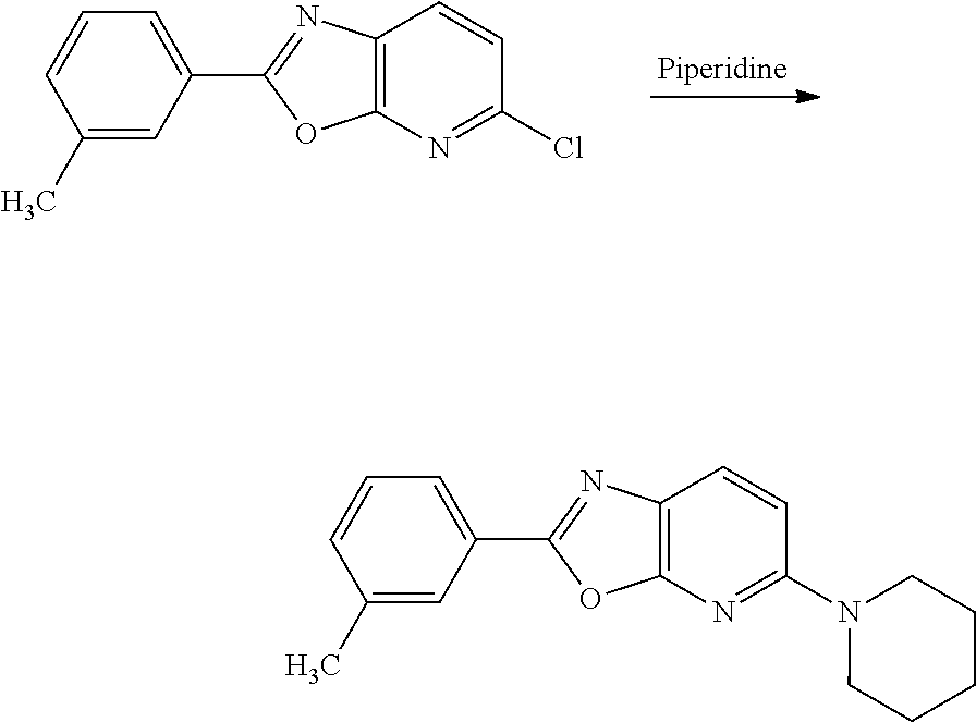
C1=CC(C)=CC(C2=NC3=C(O2)N=C(Cl)C=C3)=C1.C1=CC(C)=CC(C2=NC3=C(O2)N=C(N2CCCCC2)C=C3)=C1
